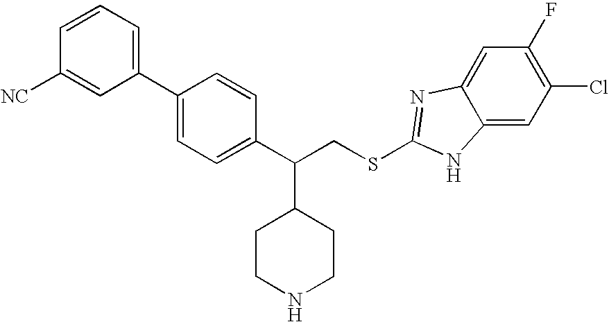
C1=CC=C(C2=CC=C(C(CSC3=NC4=CC(F)=C(Cl)C=C4N3)C3CCNCC3)C=C2)C=C1[NC]
